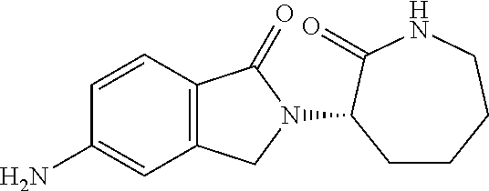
C1CCCNC(=O)C1N1C(=O)C2=C(C1)C=C(N)C=C2
